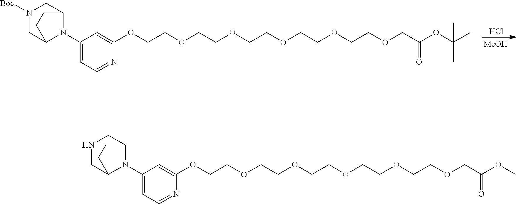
Cl.[MeOH].C1(N2C3CN([Boc])CC2CC3)=CC=NC(OCCOCCOCCOCCOCCOCC(OC(C)(C)C)=O)=C1.C1(N2C3CNCC2CC3)=CC=NC(OCCOCCOCCOCCOCCOCC(OC)=O)=C1
